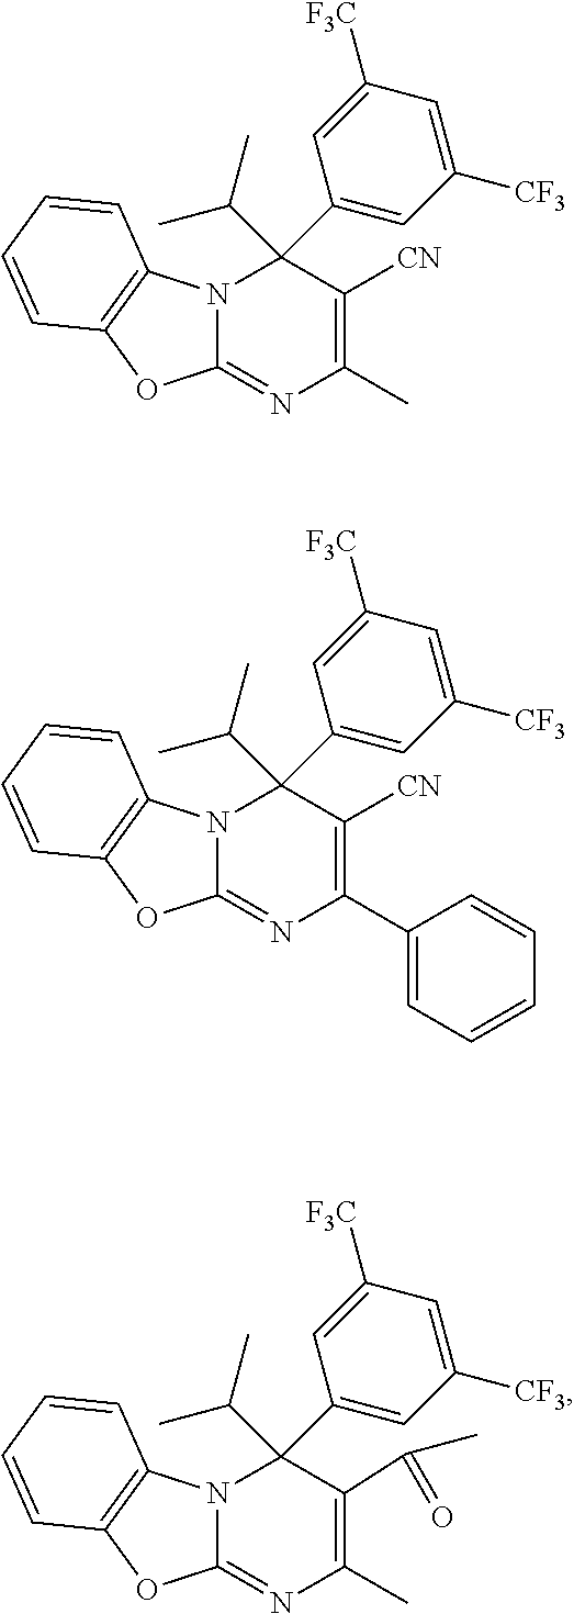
N12C(=NC(C)=C(C(C)=O)C1(C1=CC([CF3])=CC([F3C])=C1)C(C)C)OC1=C2C=CC=C1.N12C(=NC(C)=C([CN])C1(C1=CC([CF3])=CC([F3C])=C1)C(C)C)OC1=C2C=CC=C1.N12C(=NC(C3=CC=CC=C3)=C([CN])C1(C1=CC([CF3])=CC([F3C])=C1)C(C)C)OC1=C2C=CC=C1
